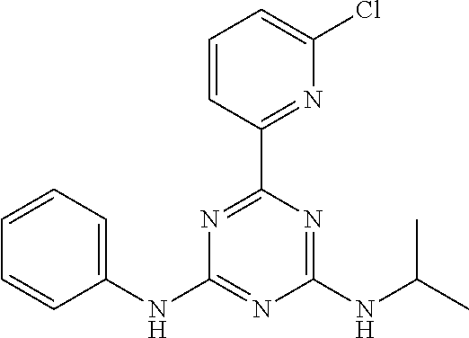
C1=CC=C(NC2=NC(NC(C)C)=NC(C3=NC(Cl)=CC=C3)=N2)C=C1
